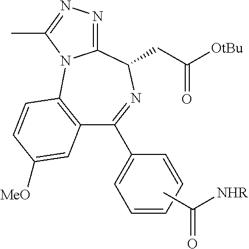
C12=C(C=CC([MeO])=C1)N1C(=NN=C1C)C(CC([OtBu])=O)N=C2C1=CC=CC=C1.CC([NHR])=O
